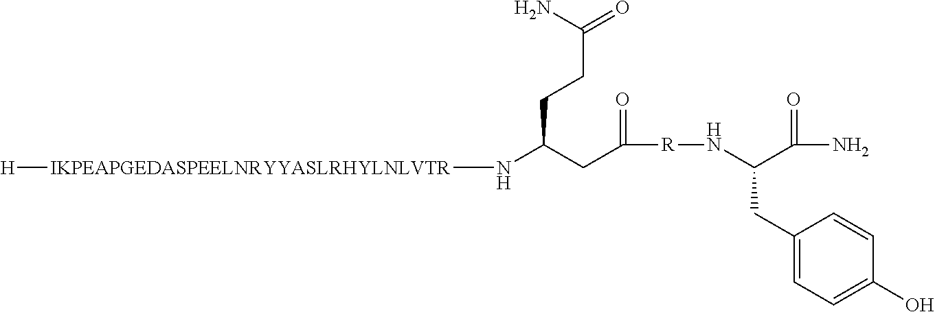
[H][IKPEAPGEDASPEELNRYYASLRHYLNLVTR]NC(CC(=O)[R]NC(C(=O)N)CC1=CC=C(O)C=C1)CCC(=O)N
